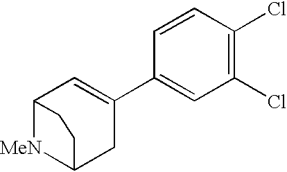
[MeN]1C2CC(C3=CC(Cl)=C(Cl)C=C3)=CC1CC2
